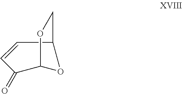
C1(=O)C=CC2COC1O2
